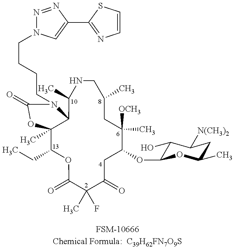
[FSM-10666Chemical Formula:  C39H62FN7O9S].C12(C)C(CC)OC(=O)C(C)(F)C(=O)CC(OC3C(O)C([N(CH3)2])CC(C)O3)C(C)([OCH3])CC(C)CNC(C)C1N(CCCCN1N=NC(C3=NC=CS3)=C1)C(=O)O2
